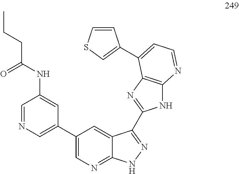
C1=NC=C(C2=CN=C3C(=C2)C(C2=NC4=C(N2)N=CC=C4C2=CSC=C2)=NN3)C=C1NC(CCC)=O
